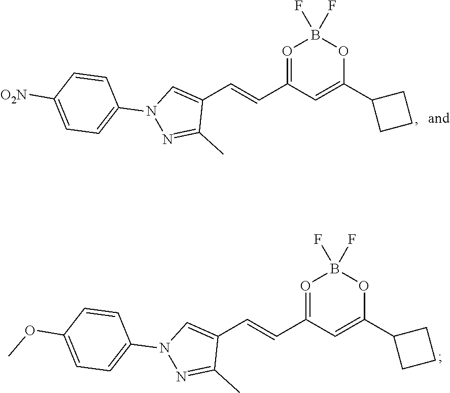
C(=CC1=OB(F)(F)OC(C2CCC2)=C1)C1=CN(C2=CC=C([O2N])C=C2)N=C1C.C(=CC1=OB(F)(F)OC(C2CCC2)=C1)C1=CN(C2=CC=C(OC)C=C2)N=C1C
